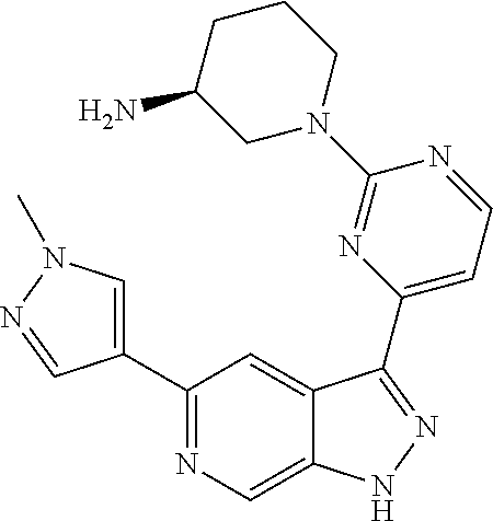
C1(C2=CN(C)N=C2)=NC=C2C(=C1)C(C1=CC=NC(N3CCCC(N)C3)=N1)=NN2
